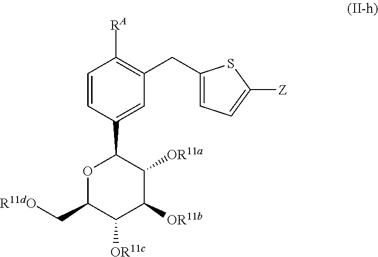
C1=CC(C2OC(C[R11dO])C([OR11c])C([OR11b])C2[OR11a])=CC(CC2=CC=C([Z])S2)=C1[RA]
